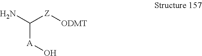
NC([Z][ODMT])[A]O
